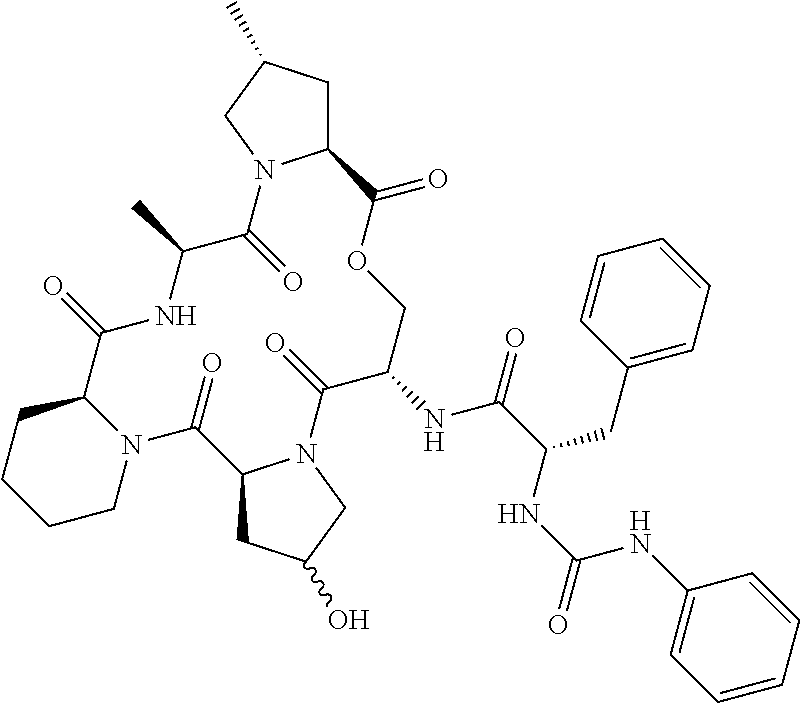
C1N2C(CCC1)C(=O)NC(C)C(=O)N1C(CC(C)C1)C(=O)OCC(NC(=O)C(CC1=CC=CC=C1)NC(NC1=CC=CC=C1)=O)C(=O)N1C(C2=O)CC(O)C1
